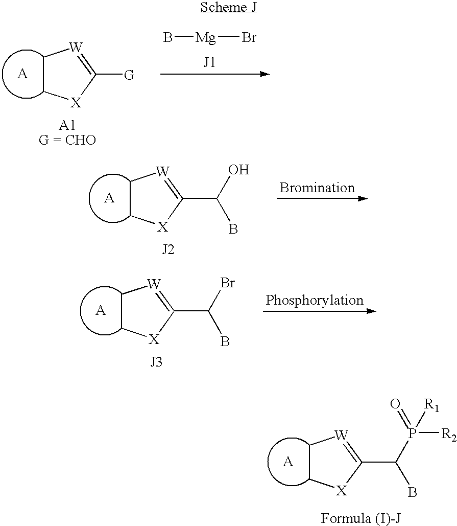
C1C[X]C([G])=[W]1.B[Mg]Br.C1C[X]C(C(O)B)=[W]1.C1C[X]C(C(Br)B)=[W]1.C1C[X]C(C(P([R2])(=O)[R1])B)=[W]1
